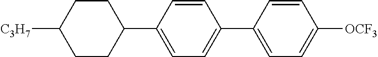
C1(C2CCC([C3H7])CC2)=CC=C(C2=CC=C([OCF3])C=C2)C=C1
